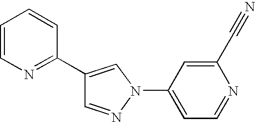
C1(C2=NC=CC=C2)=CN(C2=CC=NC(C#N)=C2)N=C1
